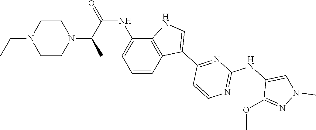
N1=C(NC2=CN(C)N=C2OC)N=C(C2=CNC3=C2C=CC=C3NC(=O)C(C)N2CCN(CC)CC2)C=C1
